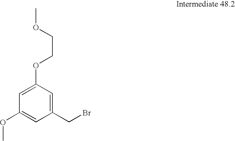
C1=C(OCCOC)C=C(CBr)C=C1OC
